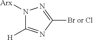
N1([Arx])C([H])=NC([Br or Cl])=N1
